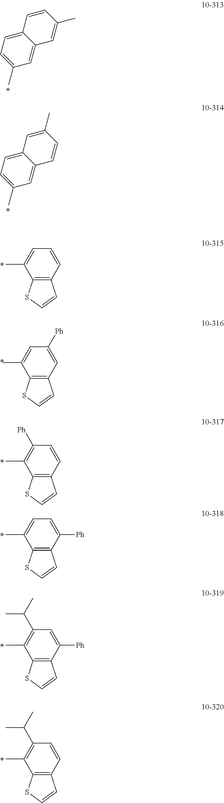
C1=C2C(=CC(C)=C1)C=C(C)C=C2.C1=C2C(=CC(C)=C1)C=CC(C)=C2.C12=C(C(C)=CC=C1)SC=C2.C12=C(C(C)=CC([Ph])=C1)SC=C2.C12=C(C(C)=C([Ph])C=C1)SC=C2.C12=C(C(C)=CC=C1[Ph])SC=C2.C12=C(C(C)=C(C(C)C)C=C1[Ph])SC=C2.C12=C(C(C)=C(C(C)C)C=C1)SC=C2
